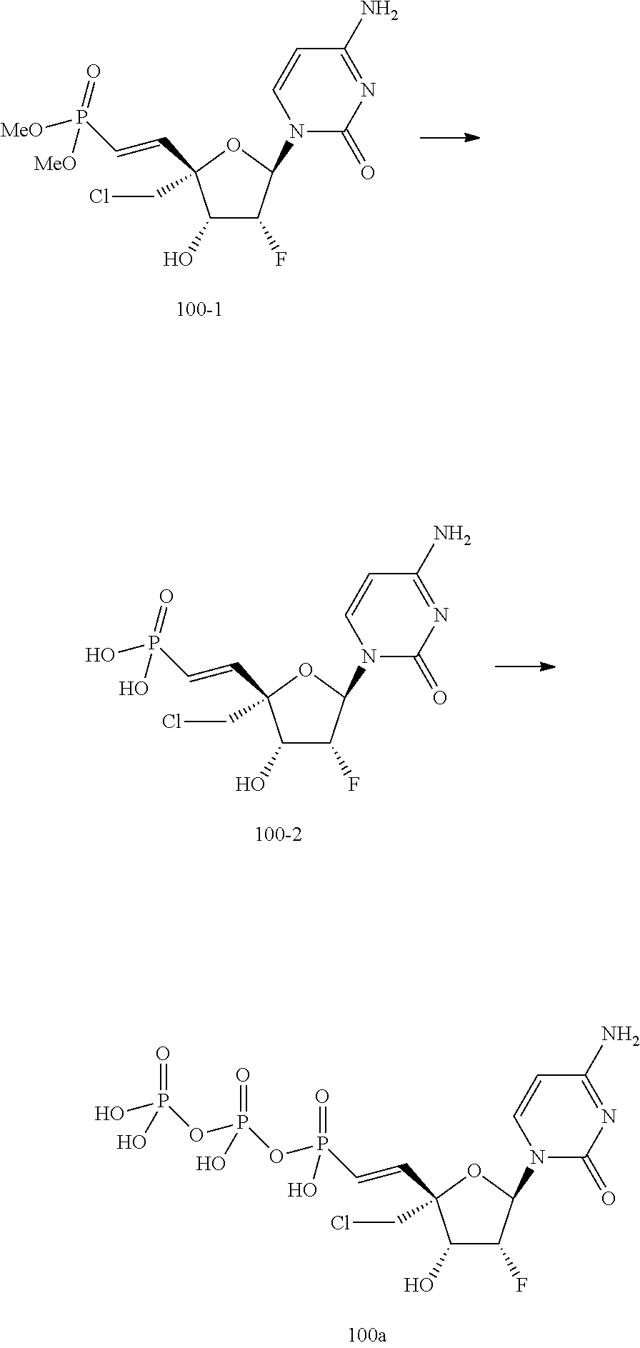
C1(O)C(F)C(N2C(=O)N=C(N)C=C2)OC1(CCl)C=CP([MeO])(=O)[MeO].C1(O)C(F)C(N2C(=O)N=C(N)C=C2)OC1(CCl)C=CP(O)(=O)O.C1(O)C(F)C(N2C(=O)N=C(N)C=C2)OC1(CCl)C=CP(OP(OP(O)(=O)O)(O)=O)(=O)O
